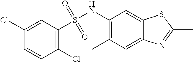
C1(Cl)=CC(S(=O)(=O)NC2=C(C)C=C3C(=C2)SC(C)=N3)=C(Cl)C=C1
